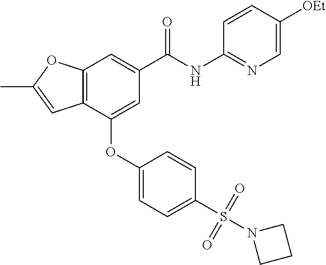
C12=C(C(OC3=CC=C(S(N4CCC4)(=O)=O)C=C3)=CC(C(NC3=NC=C([OEt])C=C3)=O)=C1)C=C(C)O2
